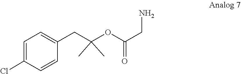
O=C(OC(CC1=CC=C(Cl)C=C1)(C)C)CN
